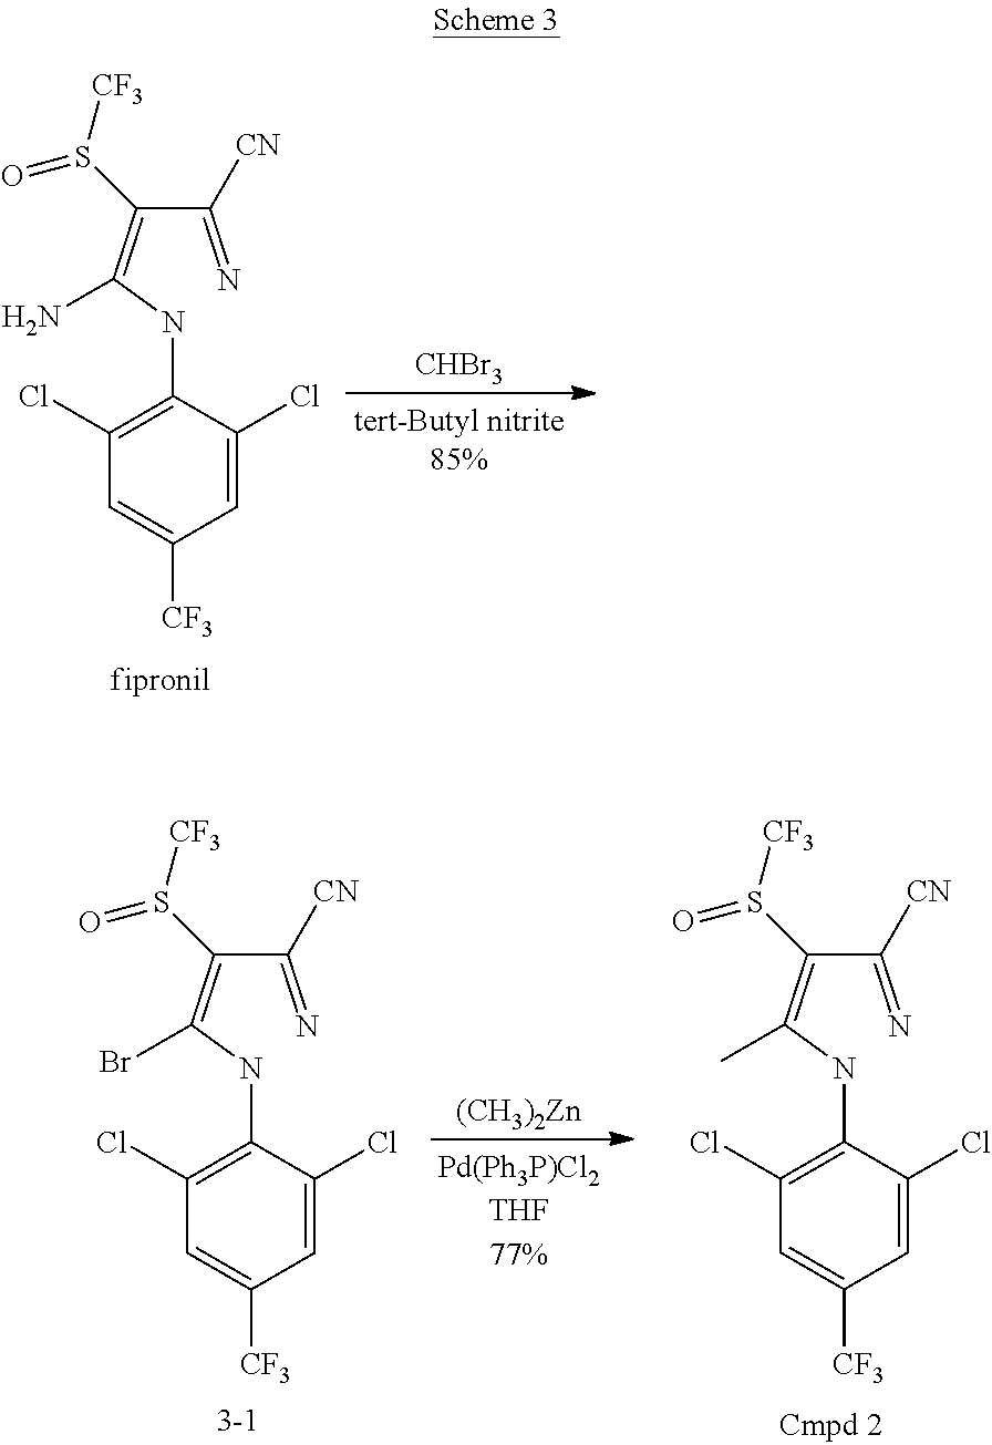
[CHBr3].C1(NC(=C(C(=N)[CN])S([CF3])=O)N)=C(Cl)C=C([CF3])C=C1Cl.[(CH3)2Zn].C1(NC(=C(C(=N)[CN])S([CF3])=O)Br)=C(Cl)C=C([CF3])C=C1Cl.C1(NC(=C(C(=N)[CN])S([CF3])=O)C)=C(Cl)C=C([CF3])C=C1Cl
